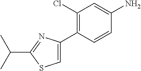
C(C1=NC(C2=C(Cl)C=C(N)C=C2)=CS1)(C)C
